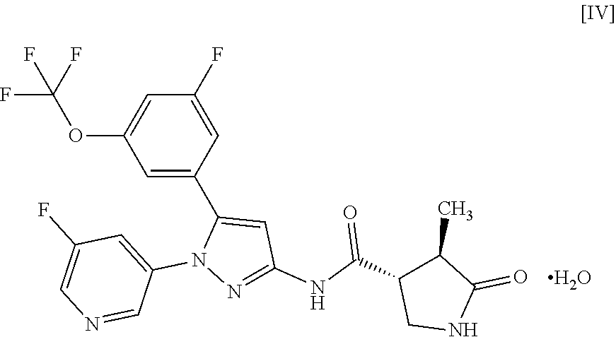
N1(C2=CC(F)=CN=C2)N=C(NC(C2C(C)C(=O)NC2)=O)C=C1C1=CC(OC(F)(F)F)=CC(F)=C1.O
